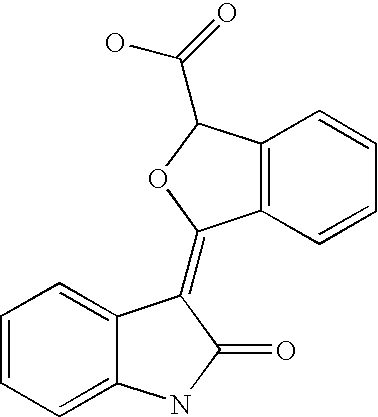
C12=C(C=CC=C1)C(=C1C3=CC=CC=C3NC1=O)OC2C(=O)O
